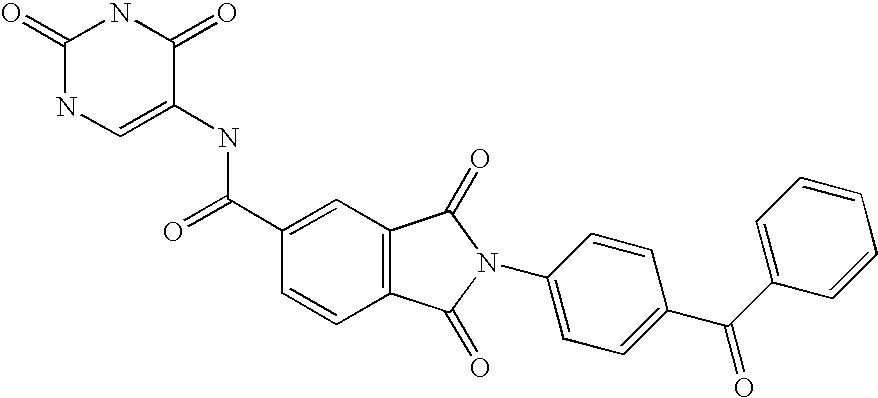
C1(=O)NC=C(NC(C2=CC3=C(C=C2)C(=O)N(C2=CC=C(C(=O)C4=CC=CC=C4)C=C2)C3=O)=O)C(=O)N1
